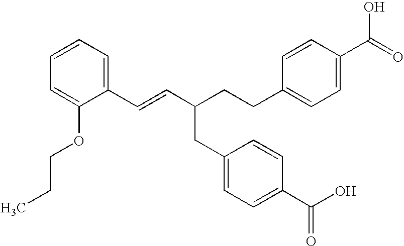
C1(C=CC(CC2=CC=C(C(=O)O)C=C2)CCC2=CC=C(C(O)=O)C=C2)=CC=CC=C1OCCC
